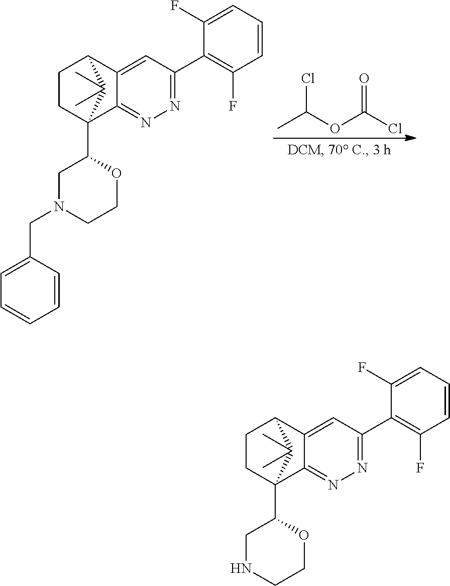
C12(C3CNCCO3)C3=NN=C(C4=C(F)C=CC=C4F)C=C3C(CC1)C2(C)C.C12(C3CN(CC4=CC=CC=C4)CCO3)C3=NN=C(C4=C(F)C=CC=C4F)C=C3C(CC1)C2(C)C.CC(Cl)OC(=O)Cl
